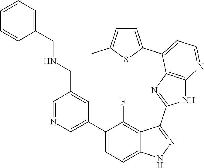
C1=NC=C(C2=CC=C3C(=C2F)C(C2=NC4=C(N2)N=CC=C4C2=CC=C(C)S2)=NN3)C=C1CNCC1=CC=CC=C1
